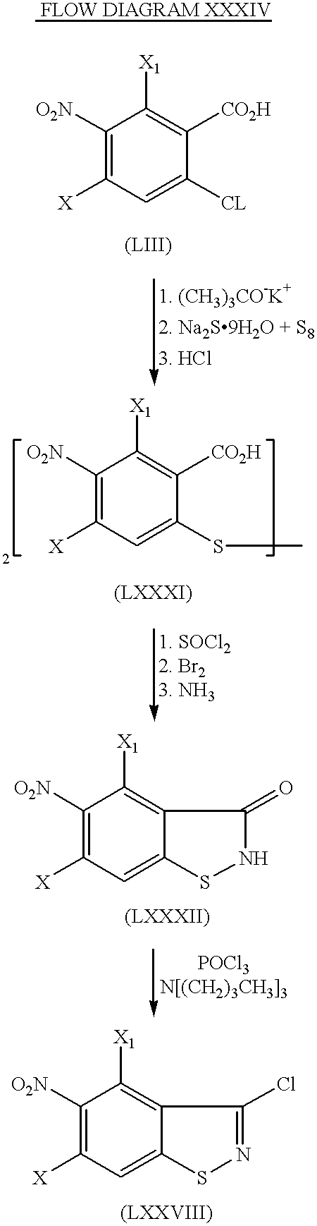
C1([O2N])=C([X])C=C([CL])C([CO2H])=C1[X1].C1([O2N])=C([X])C=C(SC)C([CO2H])=C1[X1].C1([O2N])=C([X])C=C2C(=C1[X1])C(=O)NS2.C1([O2N])=C([X])C=C2C(=C1[X1])C(Cl)=NS2
